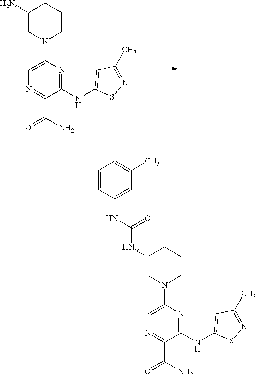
C1(N)CN(C2=CN=C(C(N)=O)C(NC3=CC(C)=NS3)=N2)CCC1.C1(NC(NC2=CC(C)=CC=C2)=O)CN(C2=CN=C(C(N)=O)C(NC3=CC(C)=NS3)=N2)CCC1
